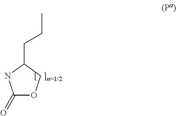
C1(=O)OCC(CCC)N1
